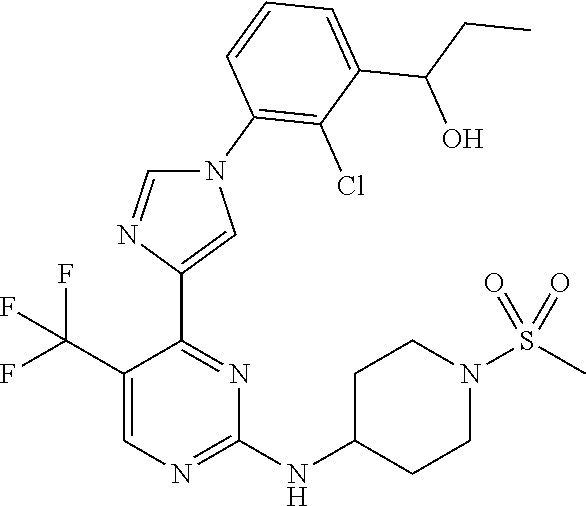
N1(C2=C(Cl)C(C(O)CC)=CC=C2)C=NC(C2=NC(NC3CCN(S(C)(=O)=O)CC3)=NC=C2C(F)(F)F)=C1
